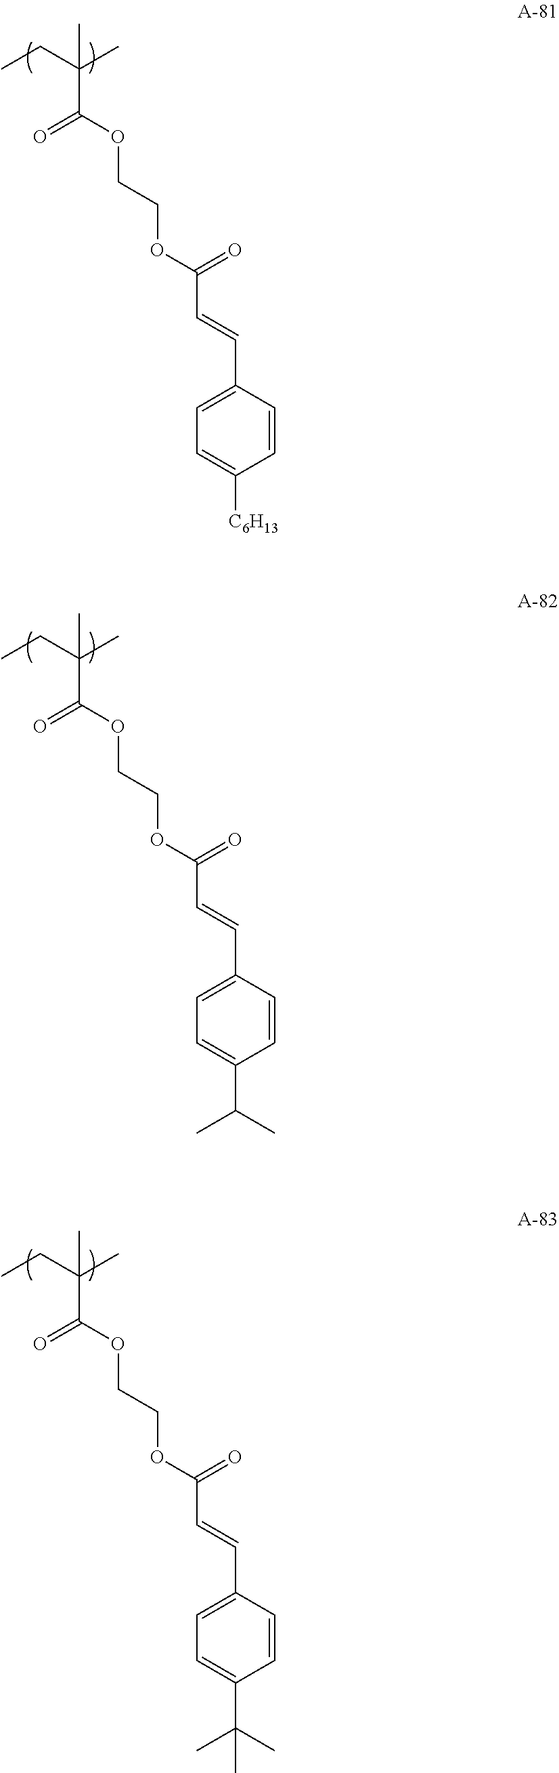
CCC(C)(C(OCCOC(C=CC1=CC=C([C6H13])C=C1)=O)=O)C.CCC(C)(C)C(OCCOC(C=CC1=CC=C(C(C)C)C=C1)=O)=O.CCC(C)(C(OCCOC(C=CC1=CC=C(C(C)(C)C)C=C1)=O)=O)C
